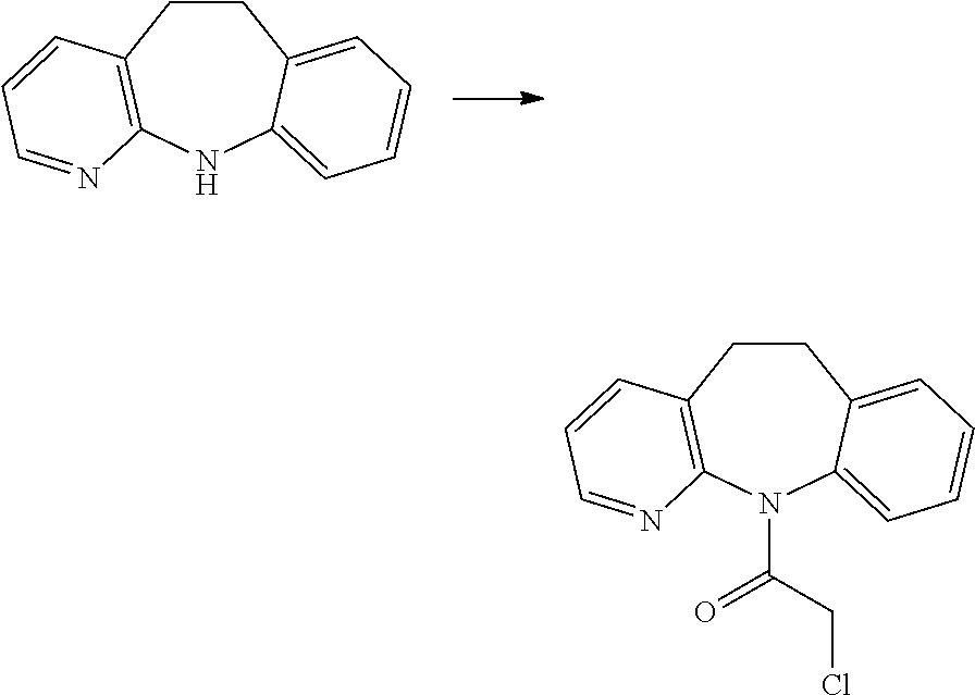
C1CC2=C(NC3=CC=CC=C13)N=CC=C2.C1CC2=C(N(C(=O)CCl)C3=CC=CC=C13)N=CC=C2
